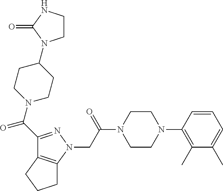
C(C(N1CCN(C2=C(C)C(C)=CC=C2)CC1)=O)N1N=C(C(=O)N2CCC(N3CCNC3=O)CC2)C2=C1CCC2
